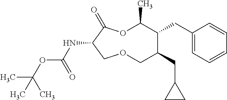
N(C1C(=O)OC(C)C(CC2=CC=CC=C2)C(CC2CC2)COC1)C(OC(C)(C)C)=O
